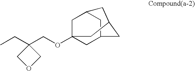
C1C(CC)(COC23CC4CC(C2)CC(C4)C3)CO1
